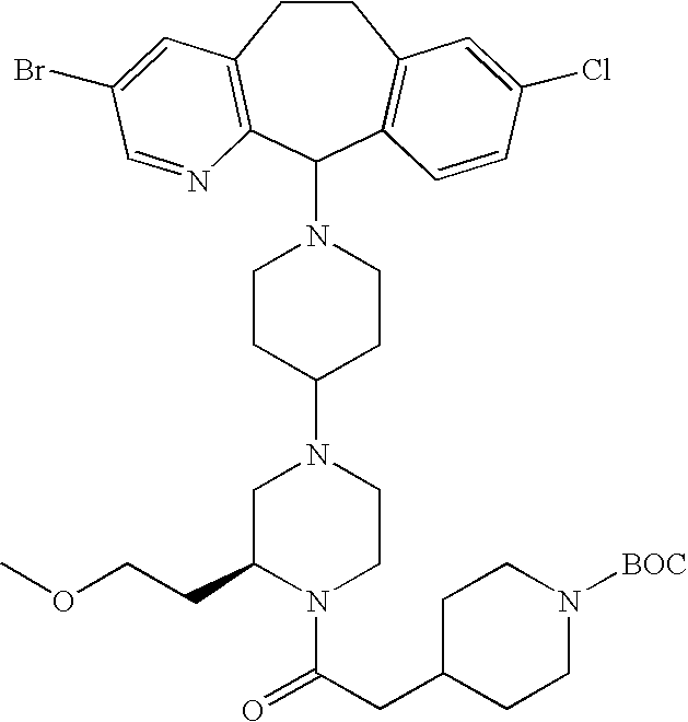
C1CC2=C(C(N3CCC(N4CC(CCOC)N(C(CC5CCN([BOC])CC5)=O)CC4)CC3)C3=C1C=C(Cl)C=C3)N=CC(Br)=C2
